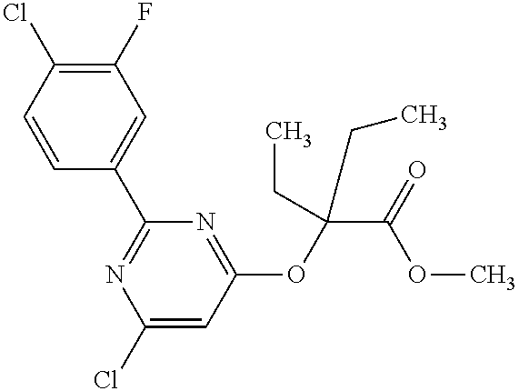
C1(F)=C(Cl)C=CC(C2=NC(Cl)=CC(OC(C(=O)OC)(CC)CC)=N2)=C1
